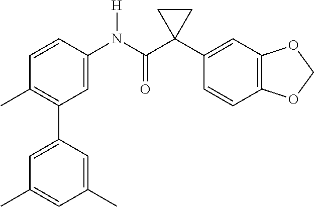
C1=C(N(C(C2(C3=CC4=C(C=C3)OCO4)CC2)=O)[H])C=CC(C)=C1C1=CC(C)=CC(C)=C1
